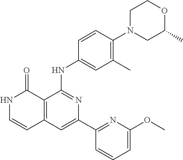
C1=CC(NC2=NC(C3=NC(OC)=CC=C3)=CC3=C2C(=O)NC=C3)=CC(C)=C1N1CC(C)OCC1
